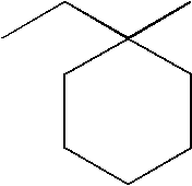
CCC1(C)CCCCC1
